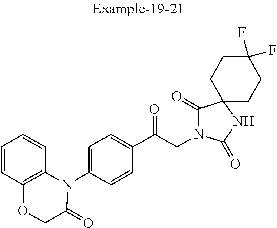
C1(C(CN2C(=O)C3(NC2=O)CCC(F)(F)CC3)=O)=CC=C(N2C3=C(OCC2=O)C=CC=C3)C=C1
